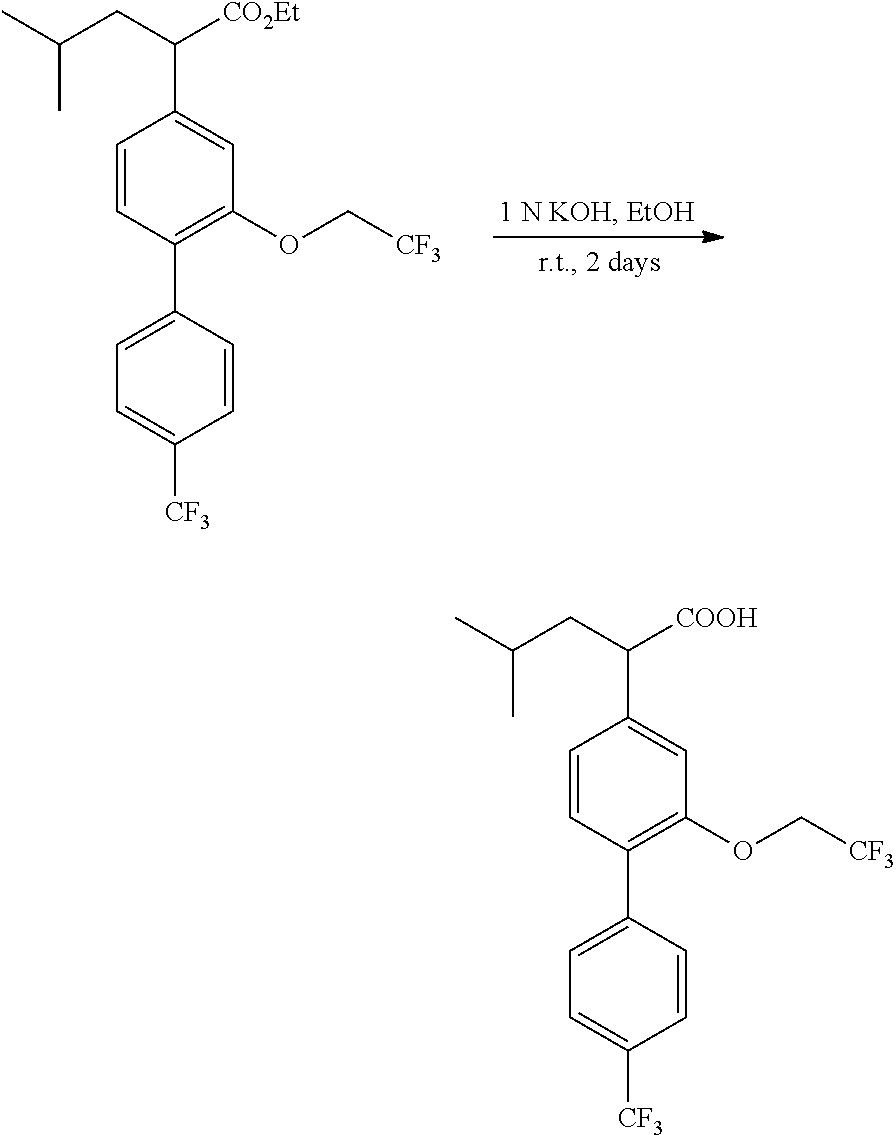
C1=CC(C2=CC=C([CF3])C=C2)=C(OC[CF3])C=C1C([CO2Et])CC(C)C.C1=CC(C2=CC=C([CF3])C=C2)=C(OC[CF3])C=C1C([COOH])CC(C)C
